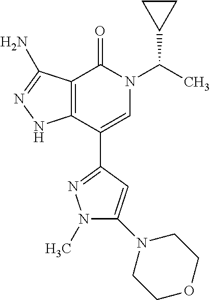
C12=C(C(C3=NN(C)C(N4CCOCC4)=C3)=CN(C(C)C3CC3)C1=O)NN=C2N
